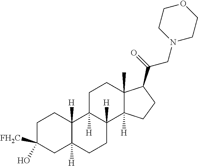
C1C(O)([FH2C])CC2([H])C([H])(C1)C1([H])C([H])(CC2)C2([H])C(C)(CC1)C(C(=O)CN1CCOCC1)CC2
